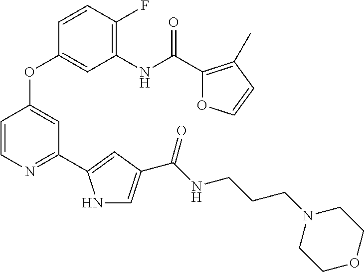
C1(F)=C(NC(C2=C(C)C=CO2)=O)C=C(OC2=CC(C3=CC(C(NCCCN4CCOCC4)=O)=CN3)=NC=C2)C=C1
